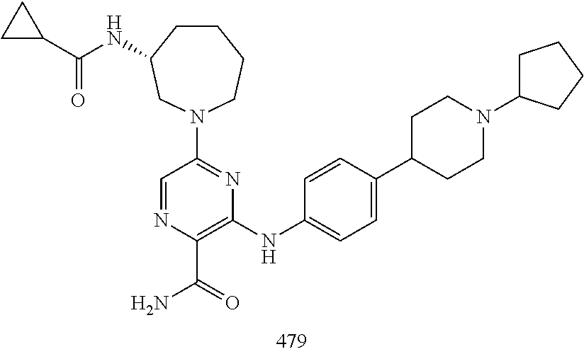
N1(C2=NC(NC3=CC=C(C4CCN(C5CCCC5)CC4)C=C3)=C(C(N)=O)N=C2)CCCCC(NC(C2CC2)=O)C1
